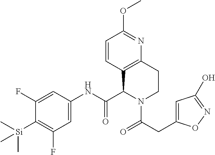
C1(F)=CC(NC(C2C3=C(CCN2C(=O)CC2=CC(O)=NO2)N=C(OC)C=C3)=O)=CC(F)=C1[Si](C)(C)C
